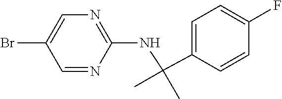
C1(Br)=CN=C(NC(C)(C2=CC=C(F)C=C2)C)N=C1
